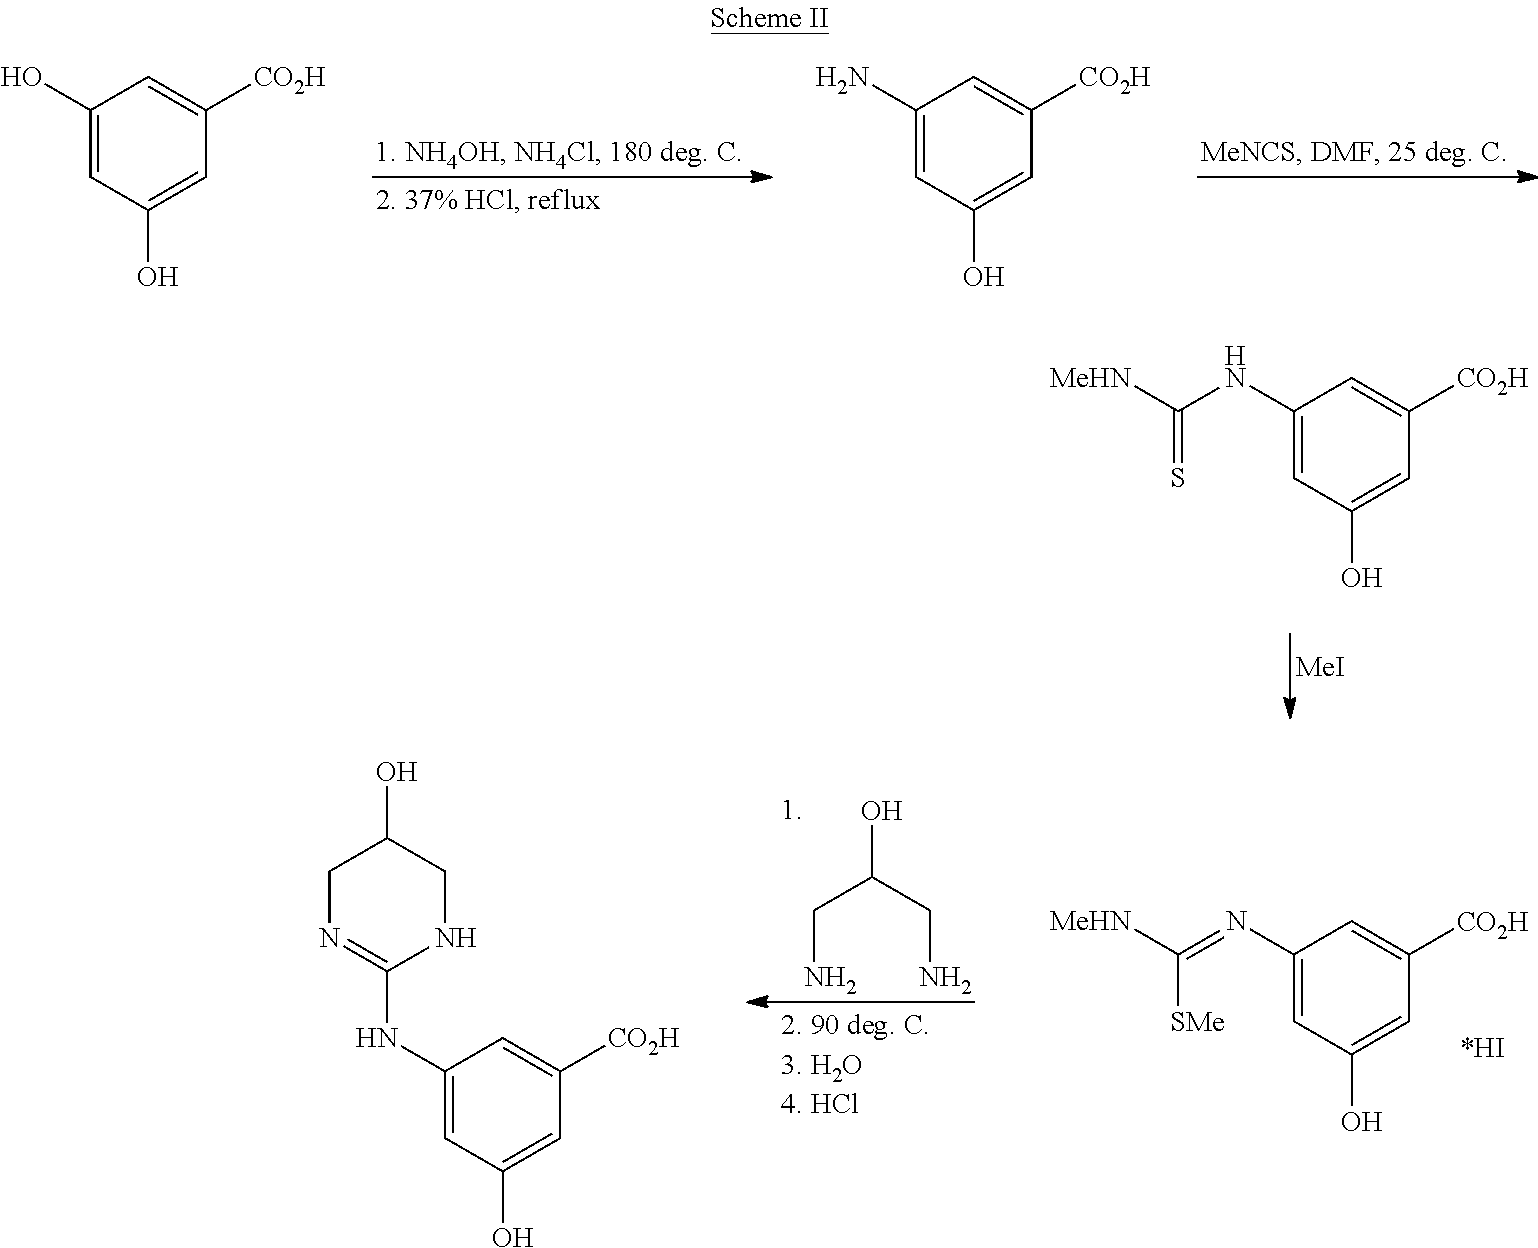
C1(O)=CC(O)=CC([CO2H])=C1.C1(N)=CC(O)=CC([CO2H])=C1.C1(NC([MeHN])=S)=CC(O)=CC([CO2H])=C1.[MeI].C1(N=C([MeHN])[SMe])=CC(O)=CC([CO2H])=C1.OC(CN)CN.C1(NC2=NCC(O)CN2)=CC(O)=CC([CO2H])=C1
